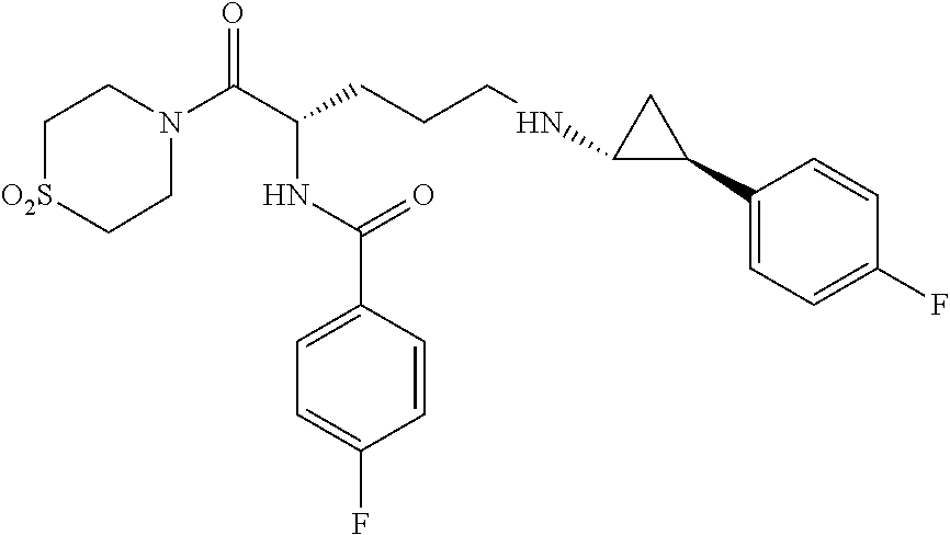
C1N(C(C(CCCNC2C(C3=CC=C(F)C=C3)C2)NC(C2=CC=C(F)C=C2)=O)=O)CC[O2S]C1
